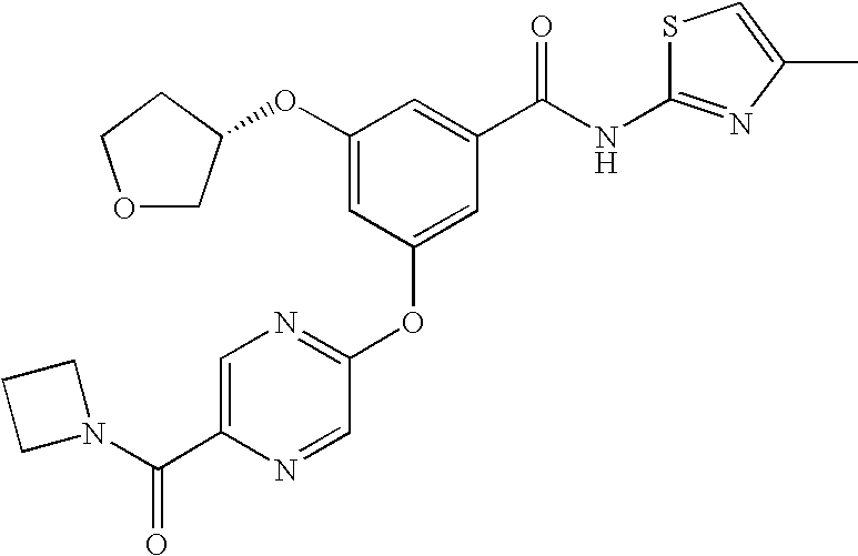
C1(OC2COCC2)=CC(OC2=NC=C(C(N3CCC3)=O)N=C2)=CC(C(NC2=NC(C)=CS2)=O)=C1
